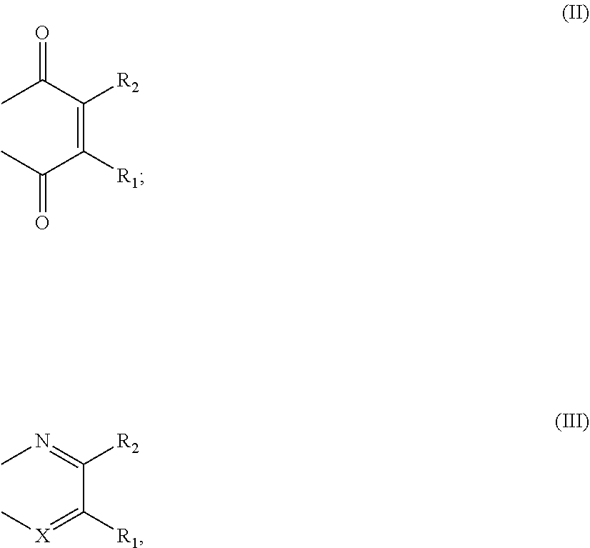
CC(C(=C(C(C)=O)[R1])[R2])=O.CN=C(C(=[X]C)[R1])[R2]
